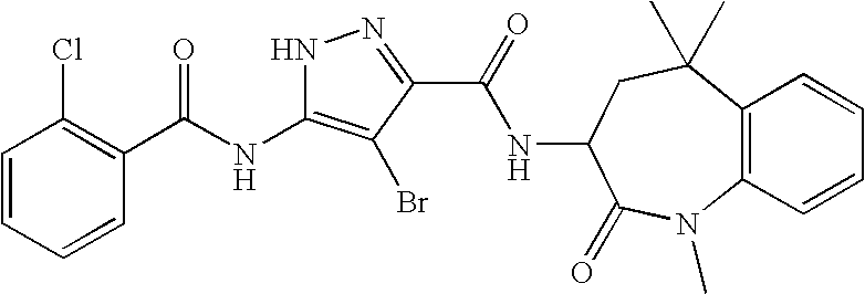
C1=CC=CC(C(=O)NC2=C(Br)C(C(=O)NC3C(=O)N(C)C4=C(C(C)(C)C3)C=CC=C4)=NN2)=C1Cl
